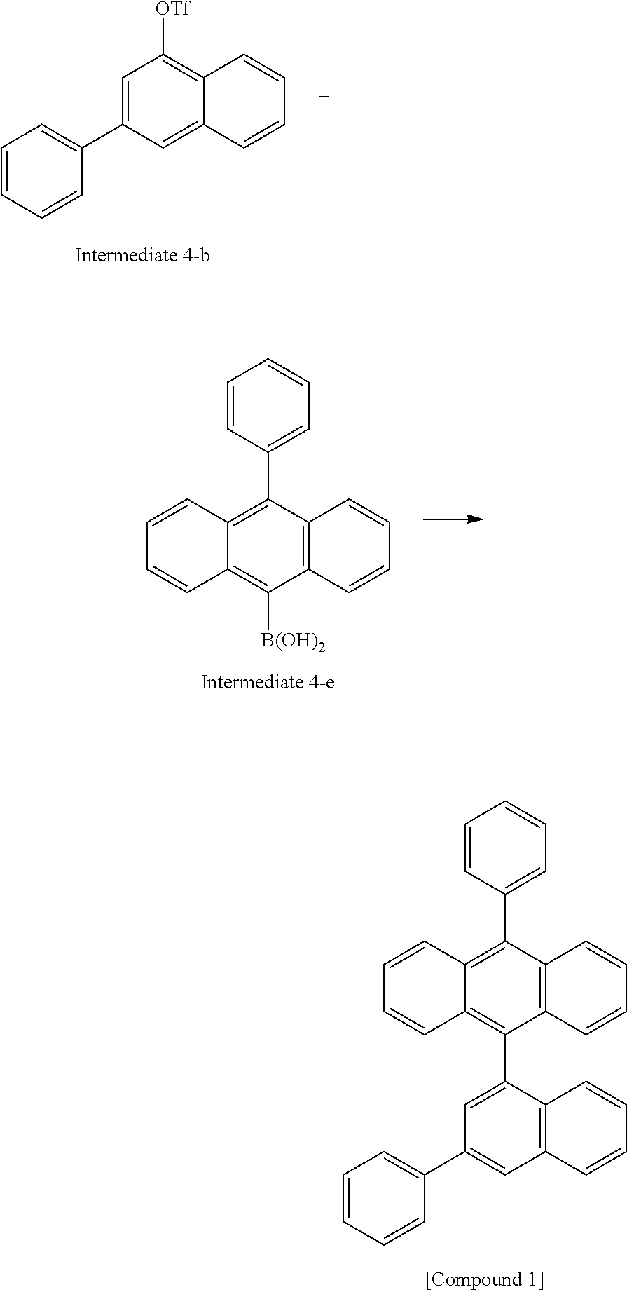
C1=C(C2=CC=CC=C2)C=C2C(=C1[OTf])C=CC=C2.C1=CC2=C(C3=CC=CC=C3)C3=C(C([B(OH)2])=C2C=C1)C=CC=C3.C1=CC2=C(C3=CC=CC=C3)C3=C(C(C4=CC(C5=CC=CC=C5)=CC5=C4C=CC=C5)=C2C=C1)C=CC=C3
